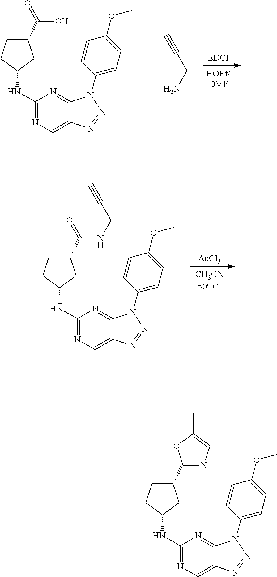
C1(NC2CC(C(=O)O)CC2)=NC=C2C(=N1)N(C1=CC=C(OC)C=C1)N=N2.C(CN)#C.C1(NC2CC(C(=O)NCC#C)CC2)=NC=C2C(=N1)N(C1=CC=C(OC)C=C1)N=N2.[AuCl3].C1(NC2CC(C3=NC=C(C)O3)CC2)=NC=C2C(=N1)N(C1=CC=C(OC)C=C1)N=N2
